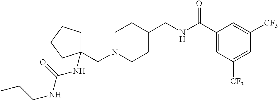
C1N(CC2(NC(NCCC)=O)CCCC2)CCC(CNC(C2=CC([CF3])=CC([CF3])=C2)=O)C1
